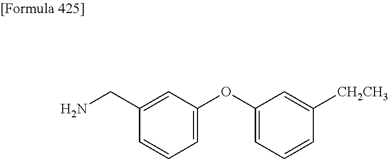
C1=C(OC2=CC=CC([CH2CH3])=C2)C=C(CN)C=C1
